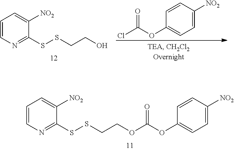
C1=CN=C(SSCCO)C([NO2])=C1.C1=C([NO2])C=CC(OC(Cl)=O)=C1.C1=CN=C(SSCCOC(OC2=CC=C([NO2])C=C2)=O)C([NO2])=C1
